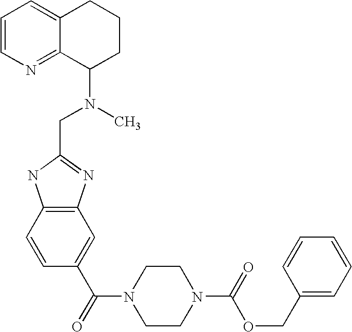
C1=CN=C2C(=C1)CCCC2N(CC1=NC2=C(N1)C=CC(C(N1CCN(C(OCC3=CC=CC=C3)=O)CC1)=O)=C2)C
